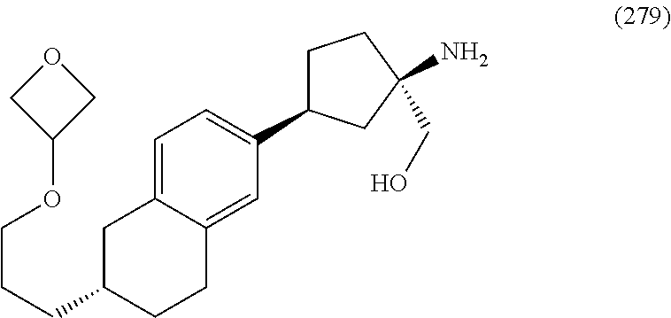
C1C2=CC=C(C3CCC(CO)(N)C3)C=C2CCC1CCCOC1COC1
